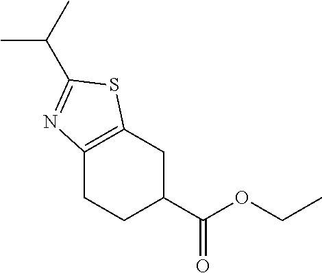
CC(C)C1=NC2=C(S1)CC(C(OCC)=O)CC2
